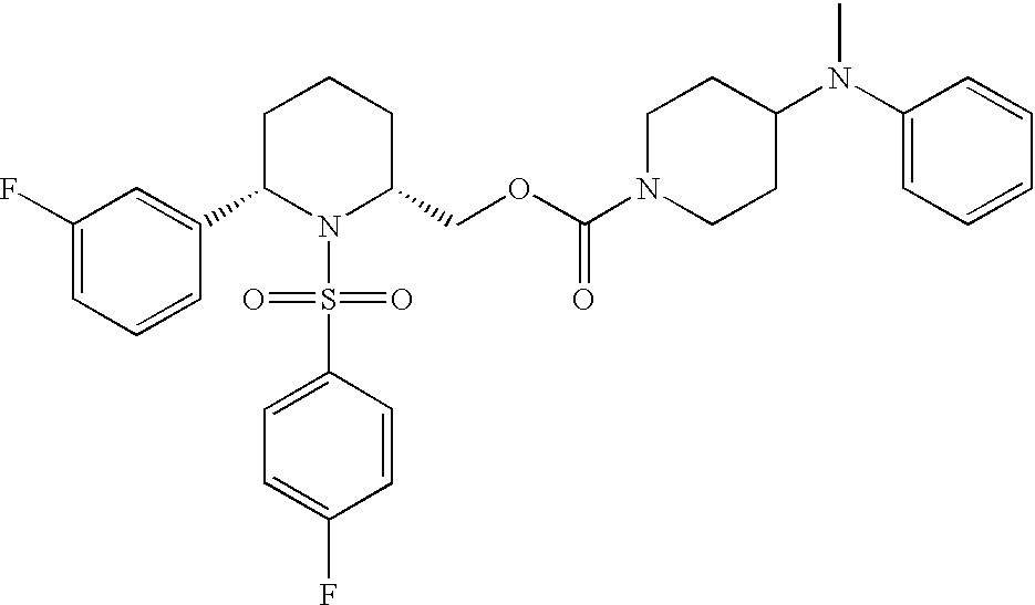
C1(F)=CC=CC(C2N(S(C3=CC=C(F)C=C3)(=O)=O)C(COC(N3CCC(N(C4=CC=CC=C4)C)CC3)=O)CCC2)=C1
